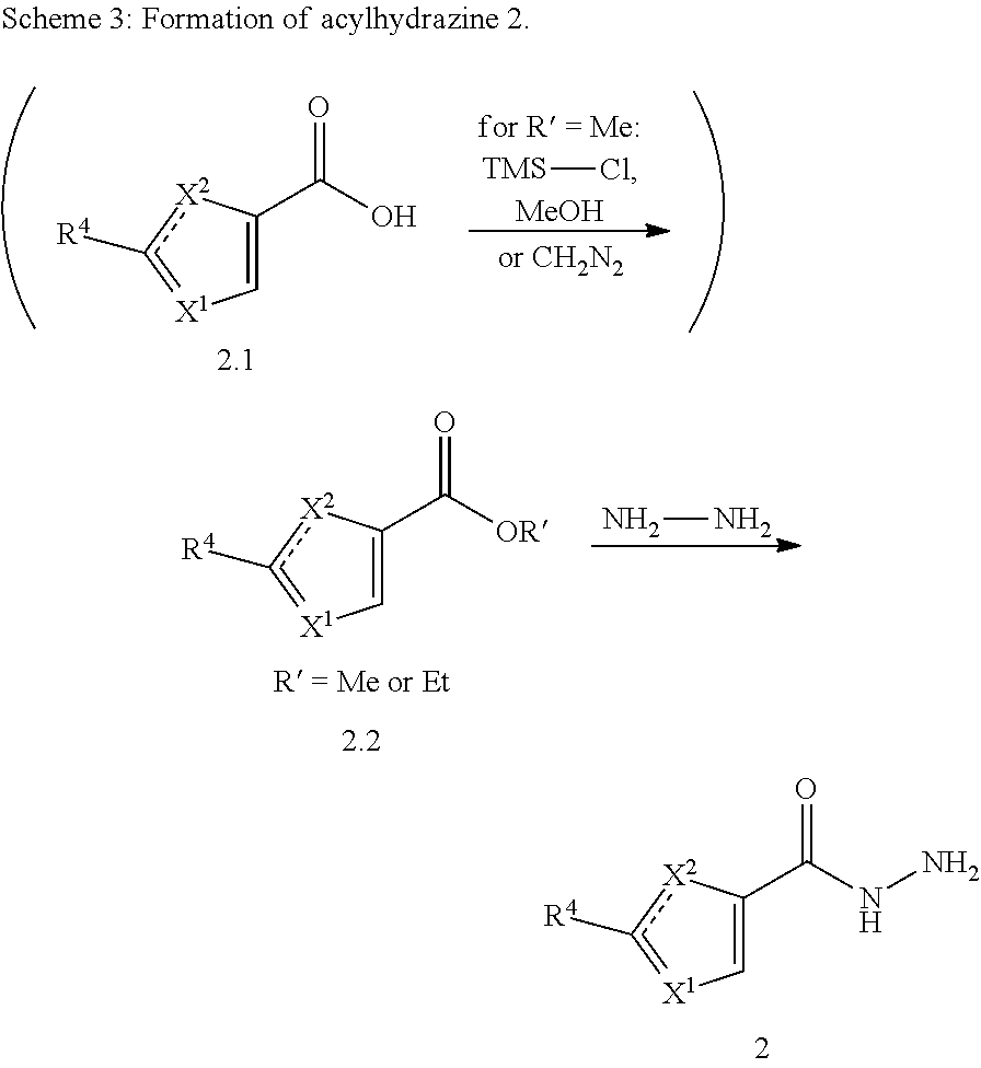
O=C(NN)C1=C[X1]=c([R4])[X2]1.NN.O=C([OR])C1=C[X1]=c([R4])[X2]1.[TMS]Cl.[MeOH].O=C(O)C1=C[X1]=c([R4])[X2]1
